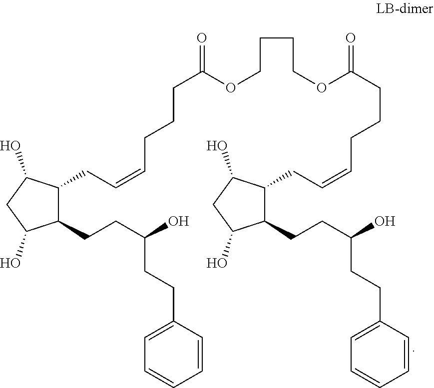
OC(CCC1C(CC=CCCCC(=O)OCCCCOC(=O)CCCC=CCC2C(CCC(O)CCC3=CC=CC=C3)C(O)CC2O)C(O)CC1O)CCC1=CC=CC=C1
